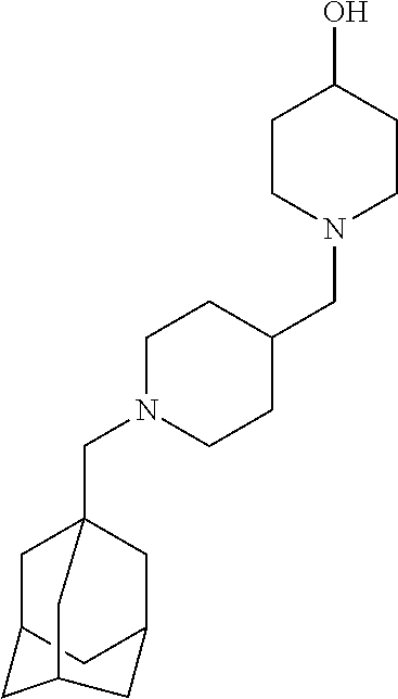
C1C2CC3CC1(CN1CCC(CN4CCC(O)CC4)CC1)CC(C2)C3
